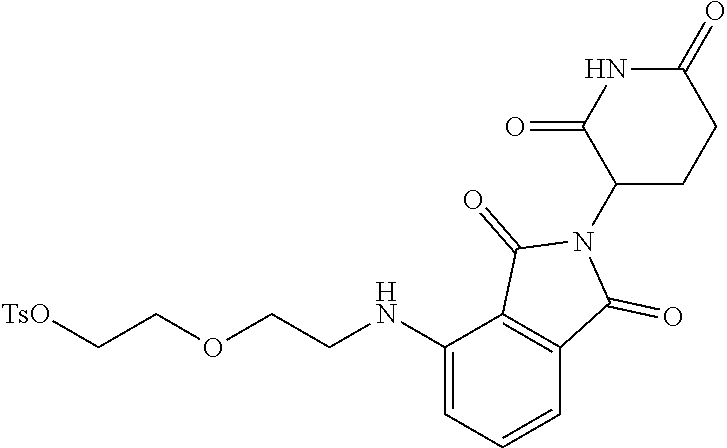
C1(NCCOCC[TsO])=CC=CC2=C1C(=O)N(C1CCC(=O)NC1=O)C2=O
